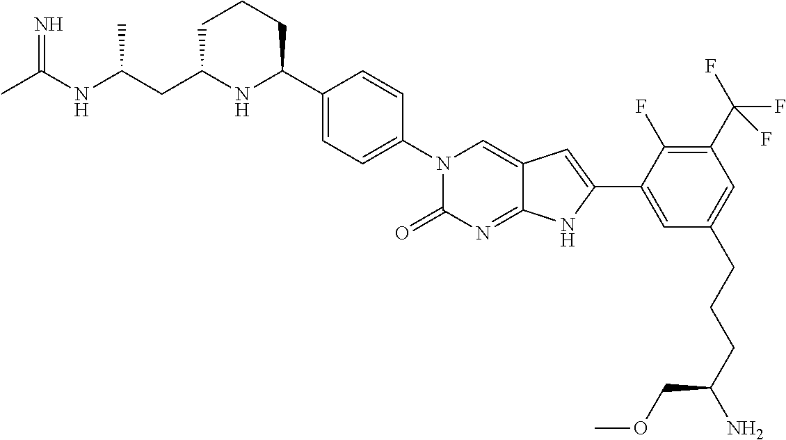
C1C(CC(NC(C)=N)C)NC(C2=CC=C(N3C(=O)N=C4C(=C3)C=C(C3=CC(CCCC(N)COC)=CC(C(F)(F)F)=C3F)N4)C=C2)CC1
